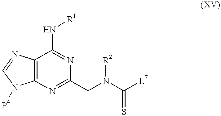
C12=C(N=C(CN(C([L7])=S)[R2])N=C1N[R1])N([P4])C=N2
